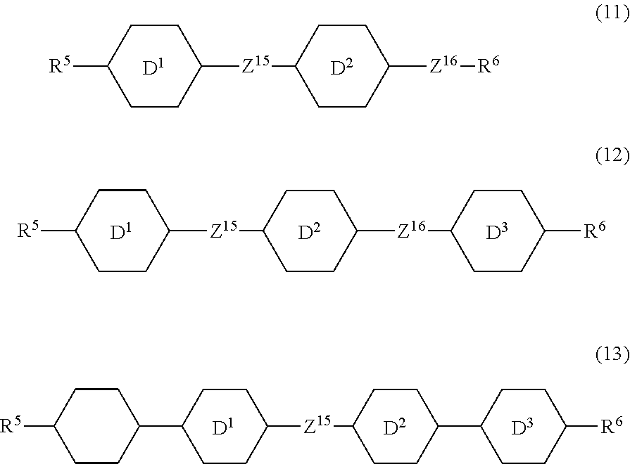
[D1].[R5]C1CCC(C2CCC([Z15]C3CCC(C4CCC([R6])CC4)CC3)CC2)CC1.[D2].[D3].[Z15](C1CCC([Z16]C2CCC([R6])CC2)CC1)C1CCC([R5])CC1.[D1].[D2].[D3].[Z15](C1CCC([Z16][R6])CC1)C1CCC([R5])CC1.[D1].[D2]
